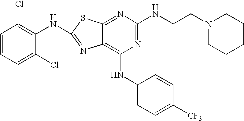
N1=C(NCCN2CCCCC2)N=C2C(=C1NC1=CC=C([CF3])C=C1)N=C(NC1=C(Cl)C=CC=C1Cl)S2
